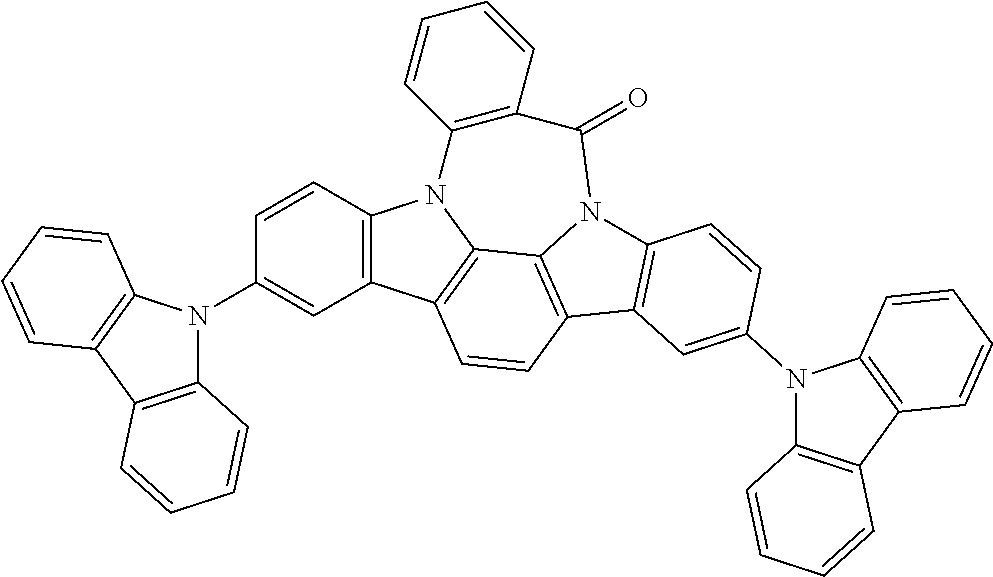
C1=CC2=C(C=C1N1C3=C(C4=C1C=CC=C4)C=CC=C3)C1=C3N2C2=C(C=CC=C2)C(=O)N2C3=C(C=C1)C1=C2C=CC(N2C3=C(C4=C2C=CC=C4)C=CC=C3)=C1
